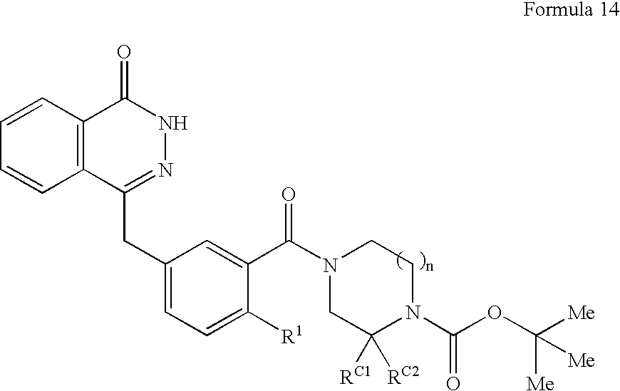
C12=C(C(CC3=CC=C([R1])C(C(N4CC([RC1])([RC2])N(C(OC([Me])([Me])[Me])=O)CC4)=O)=C3)=NNC1=O)C=CC=C2
